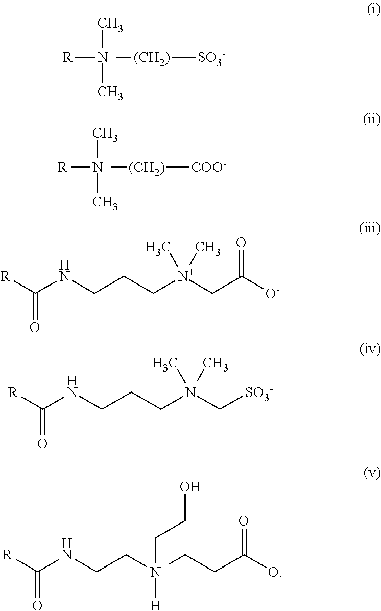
[R][N+]([(CH2)][SO3-])(C)C.[R][N+]([(CH2)][COO-])(C)C.[R]C(NCCC[N+](CC([O-])=O)(C)C)=O.[R]C(NCCC[N+](C[SO3-])(C)C)=O.[R]C(NCC[N+](CCC(O)=O)(CCO)[H])=O
